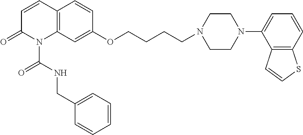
C12=C(C=C(OCCCCN3CCN(C4=CC=CC5=C4C=CS5)CC3)C=C1)N(C(NCC1=CC=CC=C1)=O)C(=O)C=C2
